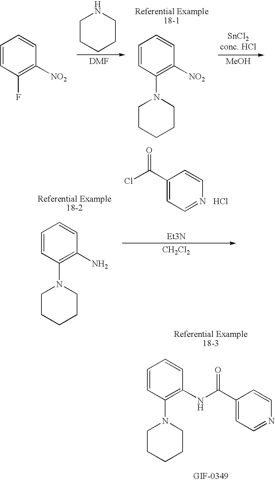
C1CCCCN1.C1=CC(N2CCCCC2)=C([NO2])C=C1.[SnCl2conc. HCl].[MeOH].C1=CC(F)=C([NO2])C=C1.C1=CC(N2CCCCC2)=C(NC(C2=CC=NC=C2)=O)C=C1.C1(C(Cl)=O)=CC=NC=C1.Cl.[Et3N].C1=CC(N2CCCCC2)=C(N)C=C1.[CH2Cl2]
